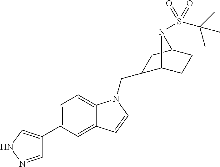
C1=NNC=C1C1=CC=C2C(=C1)C=CN2CC1C2CCC(C1)N2S(C(C)(C)C)(=O)=O
